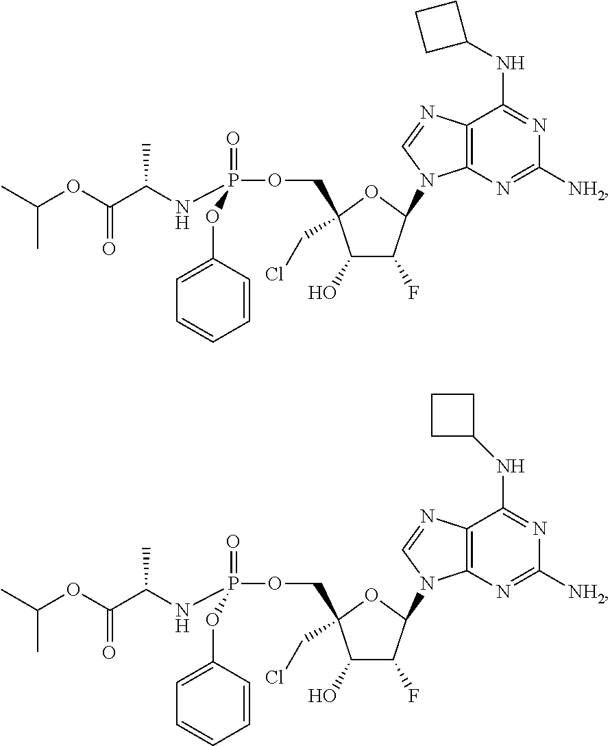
OC1C(F)C(N2C3=C(N=C2)C(NC2CCC2)=NC([NH2])=N3)OC1(COP(=O)(OC1=CC=CC=C1)NC(C(OC(C)C)=O)C)CCl.OC1C(F)C(N2C3=C(N=C2)C(NC2CCC2)=NC([NH2])=N3)OC1(COP(=O)(OC1=CC=CC=C1)NC(C(OC(C)C)=O)C)CCl
